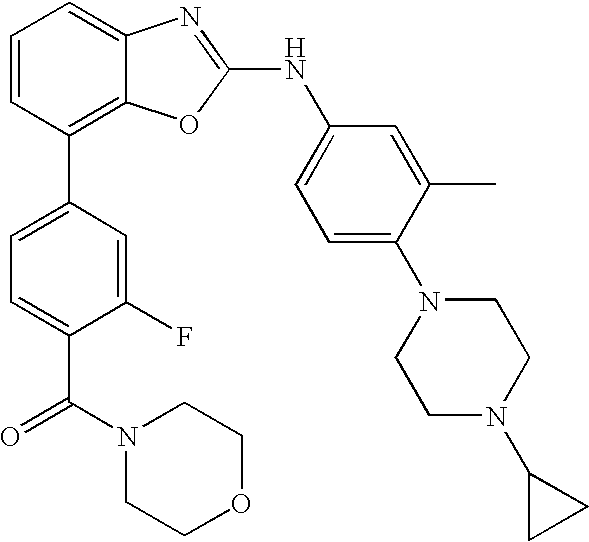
C1=CC(C2=CC=C(C(N3CCOCC3)=O)C(F)=C2)=C2C(=C1)N=C(NC1=CC=C(N3CCN(C4CC4)CC3)C(C)=C1)O2
